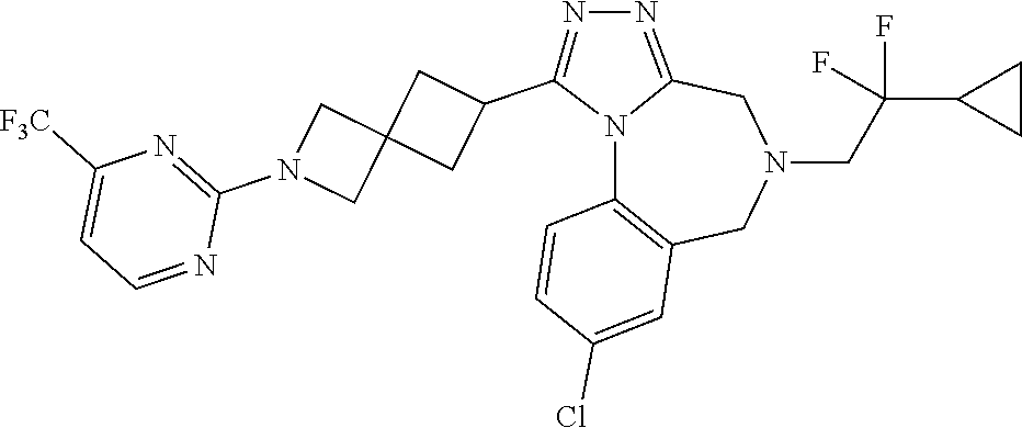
N12C3=C(CN(CC(C4CC4)(F)F)CC1=NN=C2C1CC2(C1)CN(C1=NC([F3C])=CC=N1)C2)C=C(Cl)C=C3
